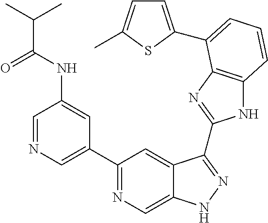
C1=NC=C(C2=NC=C3C(=C2)C(C2=NC4=C(N2)C=CC=C4C2=CC=C(C)S2)=NN3)C=C1NC(C(C)C)=O
